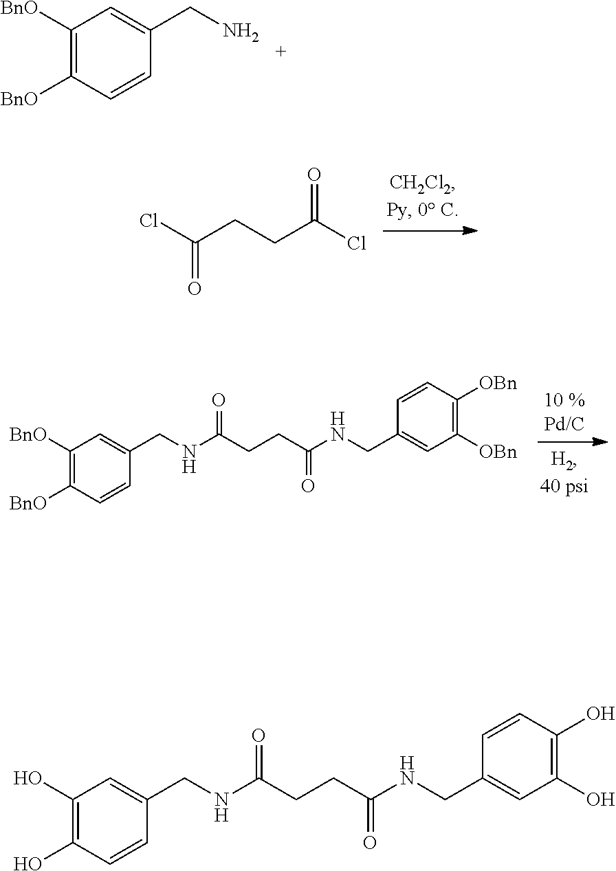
C1(O)=C(O)C=CC(CNC(CCC(NCC2=CC(O)=C(O)C=C2)=O)=O)=C1.C1([BnO])=C([BnO])C=CC(CN)=C1.O=C(CCC(Cl)=O)Cl.C1([BnO])=C([BnO])C=CC(CNC(CCC(NCC2=CC([OBn])=C([OBn])C=C2)=O)=O)=C1
